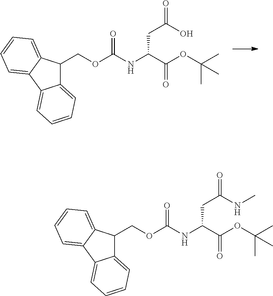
C(C(C(OC(C)(C)C)=O)NC(OCC1C2=CC=CC=C2C2=CC=CC=C21)=O)C(O)=O.C(C(C(OC(C)(C)C)=O)NC(OCC1C2=CC=CC=C2C2=CC=CC=C21)=O)C(NC)=O
